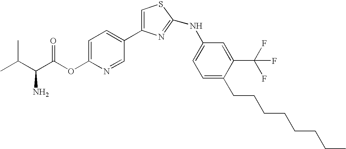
C1=C(OC(C(C(C)C)N)=O)N=CC(C2=CSC(NC3=CC=C(CCCCCCCC)C(C(F)(F)F)=C3)=N2)=C1
